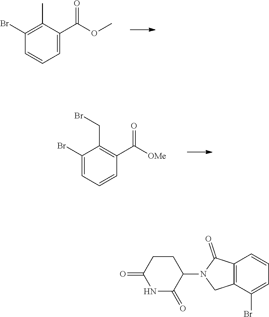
C1=C(C(OC)=O)C(C)=C(Br)C=C1.C1=CC=C(Br)C(CBr)=C1C([OMe])=O.N1(C2CCC(=O)NC2=O)CC2=C(C1=O)C=CC=C2Br
